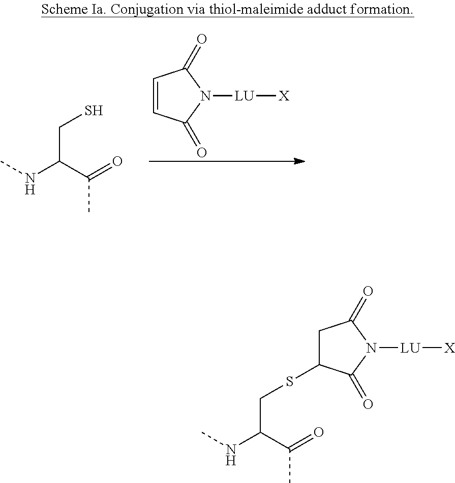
C1=CC(=O)N([LU][X])C1=O.CNC(C(=O)C)CS.CNC(C(=O)C)CSC1CC(=O)N([LU][X])C1=O
